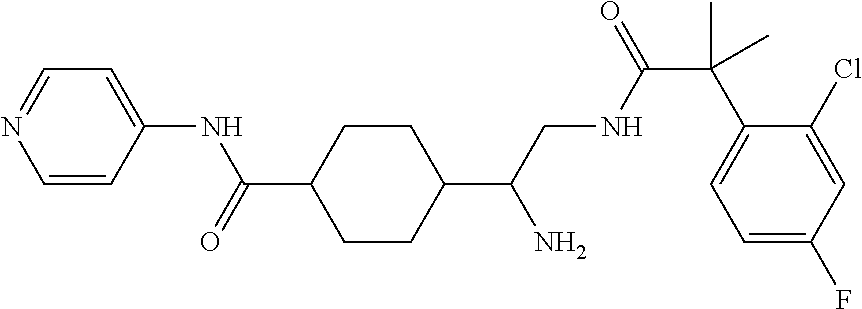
C1(C(CNC(C(C2=CC=C(F)C=C2Cl)(C)C)=O)N)CCC(C(=O)NC2=CC=NC=C2)CC1
